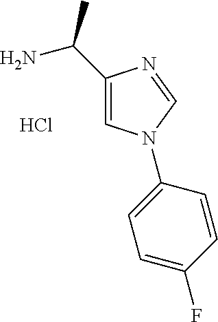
C1(C(N)C)=CN(C2=CC=C(F)C=C2)C=N1.Cl
